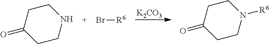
[K2CO3].C1CN([R6])CCC1=O.C1CNCCC1=O.Br[R6]
